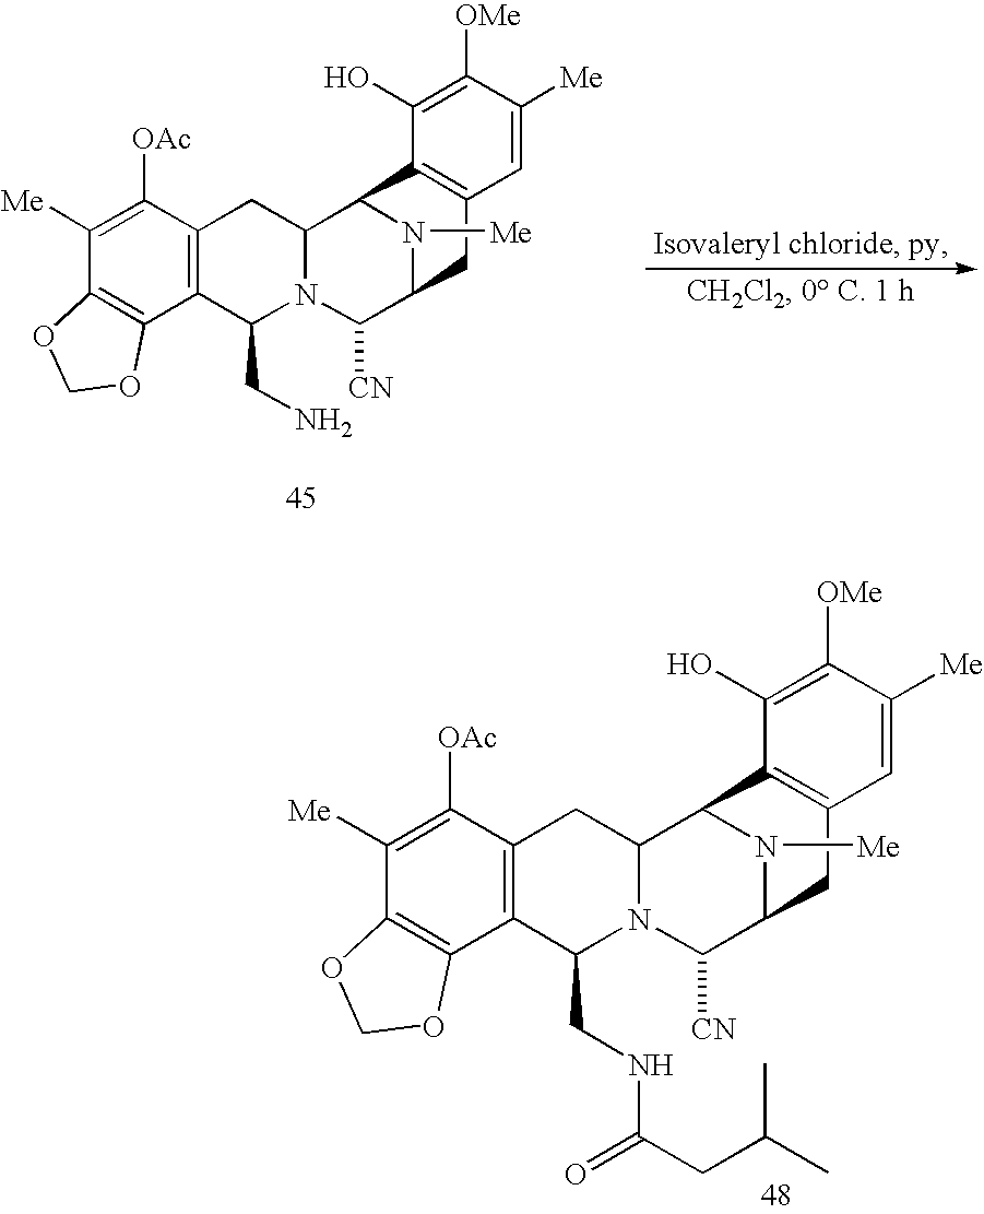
C12=C(C([OAc])=C([Me])C3=C1OCO3)CC1N(C2CNC(=O)CC(C)C)C([CN])C2N([Me])C1C1=C(C2)C=C([Me])C([OMe])=C1O.C12=C(C([OAc])=C([Me])C3=C1OCO3)CC1N(C2CN)C([CN])C2N([Me])C1C1=C(C2)C=C([Me])C([OMe])=C1O
